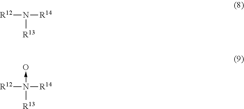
[R12]N([R13])[R14].[R12]N([R13])([R14])->O
